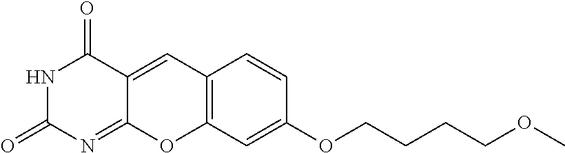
N1C(=O)N=C2C(=CC3=C(O2)C=C(OCCCCOC)C=C3)C1=O
